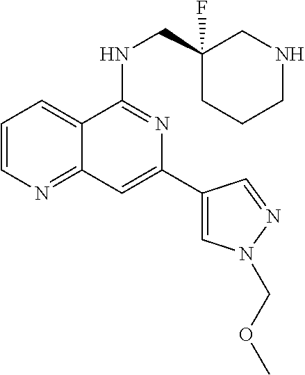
C1=CN=C2C(=C1)C(NCC1(F)CCCNC1)=NC(C1=CN(COC)N=C1)=C2
